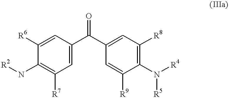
[R2]NC1=C([R7])C=C(C(C2=CC([R8])=C(N([R4])[R5])C([R9])=C2)=O)C=C1[R6]
